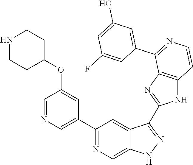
C1(C2=CN=CC(OC3CCNCC3)=C2)=NC=C2C(=C1)C(C1=NC3=C(N1)C=CN=C3C1=CC(O)=CC(F)=C1)=NN2
